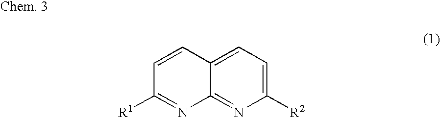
C1=CC2=CC=C([R2])N=C2N=C1[R1]
